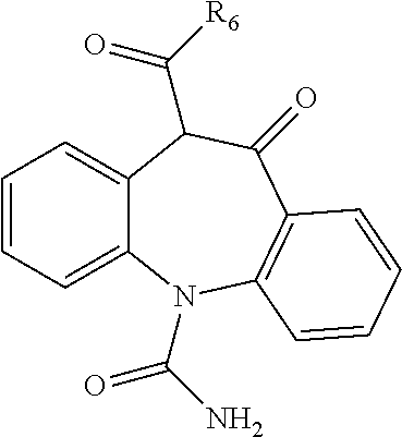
C1=CC=C2C(=C1)C(C([R6])=O)C(=O)C1=C(N2C(N)=O)C=CC=C1
